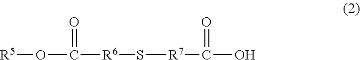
[R5]OC(=O)[R6]S[R7]C(=O)O
